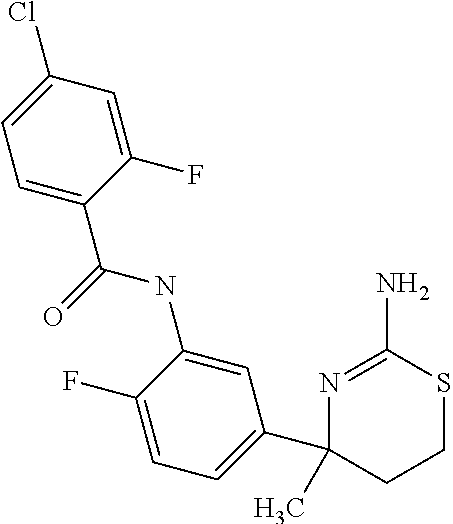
C1=C(C(=O)NC2=CC(C3(C)N=C(N)SCC3)=CC=C2F)C(F)=CC(Cl)=C1
